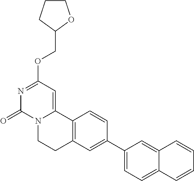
N1=C(OCC2OCCC2)C=C2N(C1=O)CCC1=C2C=CC(C2=CC=C3C(=C2)C=CC=C3)=C1
